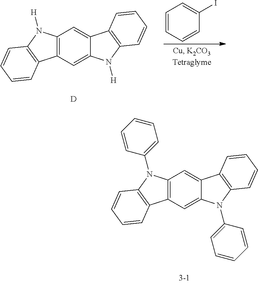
C12=C(C=C3C(=C1)C1=C(N3[H])C=CC=C1)C1=C(N2[H])C=CC=C1.[D].C1=CC=CC(I)=C1.C12=C(C=C3C(=C1)C1=C(N3C3=CC=CC=C3)C=CC=C1)C1=C(N2C2=CC=CC=C2)C=CC=C1
